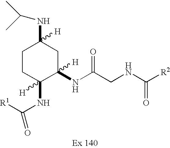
C1CC(NC([R1])=O)([H])C(NC(CNC([R2])=O)=O)([H])CC1(NC(C)C)[H]
